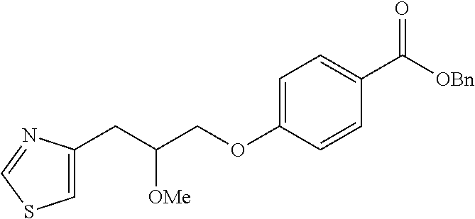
C1=C(CC(COC2=CC=C(C([OBn])=O)C=C2)[OMe])N=CS1
